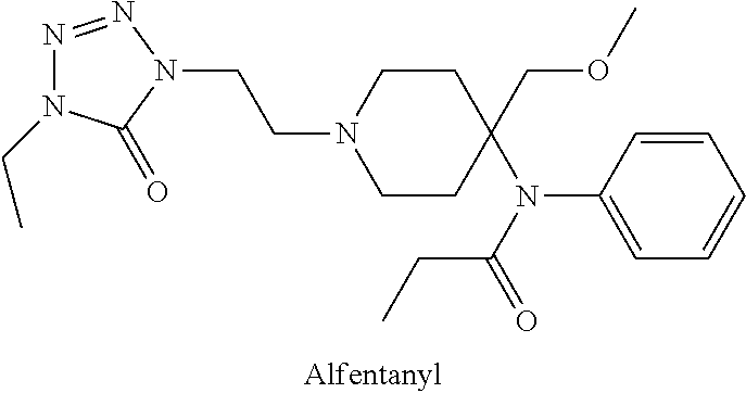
C1CC(N(C(=O)CC)C2=CC=CC=C2)(COC)CCN1CCN1N=NN(CC)C1=O
